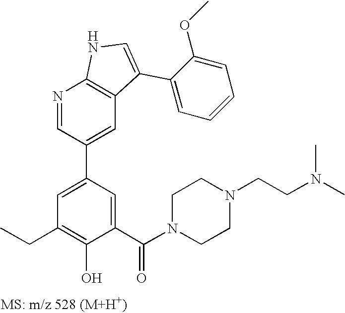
N1=CC(C2=CC(CC)=C(O)C(C(N3CCN(CCN(C)C)CC3)=O)=C2)=CC2=C1NC=C2C1=CC=CC=C1OC
